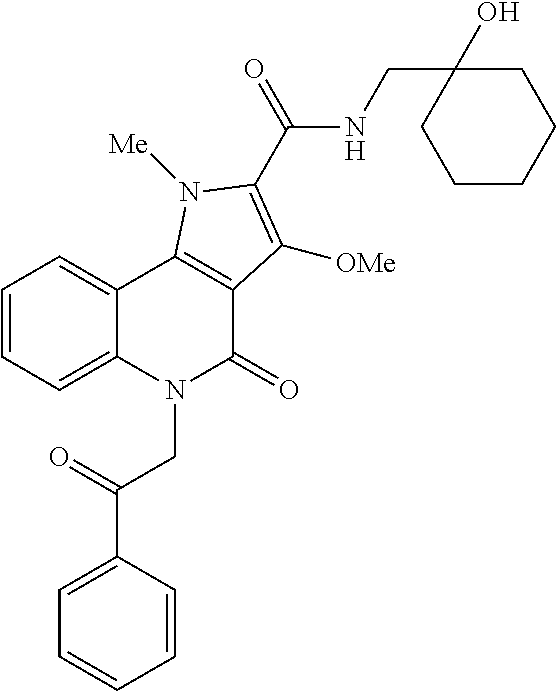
C1(C(=O)CN2C(=O)C3=C(C4=CC=CC=C24)N([Me])C(C(NCC2(O)CCCCC2)=O)=C3[OMe])=CC=CC=C1
